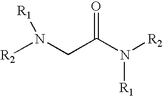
[R2]N(CC(N([R2])[R1])=O)[R1]
